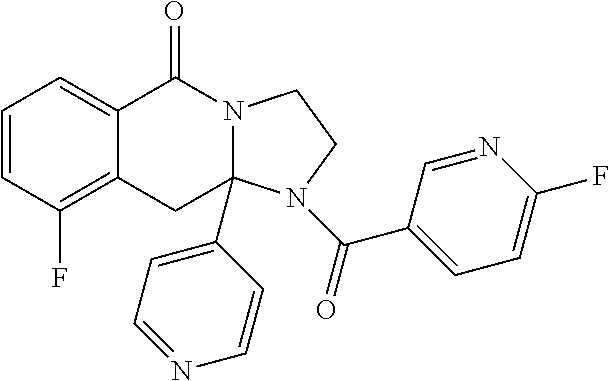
C1=CC(F)=C2C(=C1)C(=O)N1CCN(C(=O)C3=CC=C(F)N=C3)C1(C1=CC=NC=C1)C2
